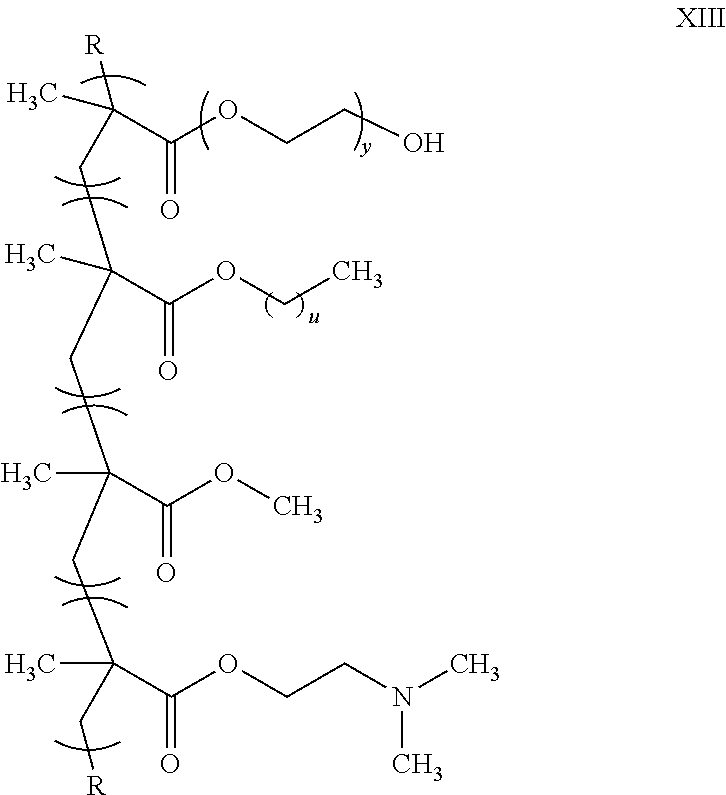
C(C(OCCO)=O)([R])(CC(C(OCC)=O)(CC(C(OC)=O)(C)CC(C)(C(OCCN(C)C)=O)C[R])C)C
